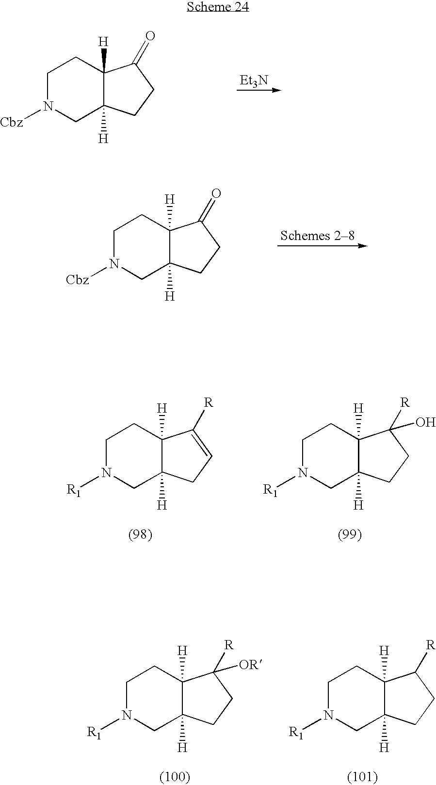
C1N([Cbz])CC2([H])C([H])(C1)C(=O)CC2.[Et3N].C1N([Cbz])CC2([H])C([H])(C1)C(=O)CC2.C1N([R1])CC2([H])C([H])(C1)C([R])=CC2.C1N([R1])CC2([H])C([H])(C1)C([R])(O)CC2.C1N([R1])CC2([H])C([H])(C1)C([R])CC2.C1N([R1])CC2([H])C([H])(C1)C([R])([OR])CC2
